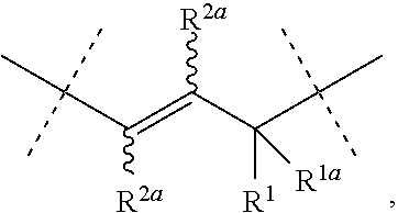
C(C(=C(C(C(C)(C)C)([R1])[R1a])[R2a])[R2a])(C)(C)C
